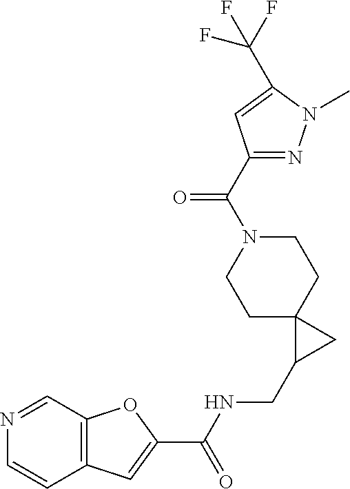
C12=C(C=NC=C1)OC(C(NCC1CC13CCN(C(=O)C1=NN(C)C(C(F)(F)F)=C1)CC3)=O)=C2
